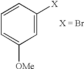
C1=C([X])C=CC=C1[OMe]
